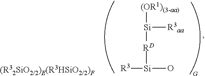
[R3][Si](O)[RD][Si]([R3aa])[(OR1)(3-aa)]
